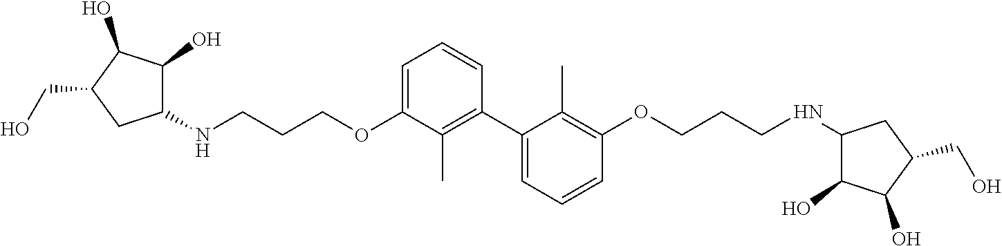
C(CCOC1=CC=CC(C2=CC=CC(OCCCNC3C(O)C(O)C(CO)C3)=C2C)=C1C)NC1C(O)C(O)C(CO)C1
